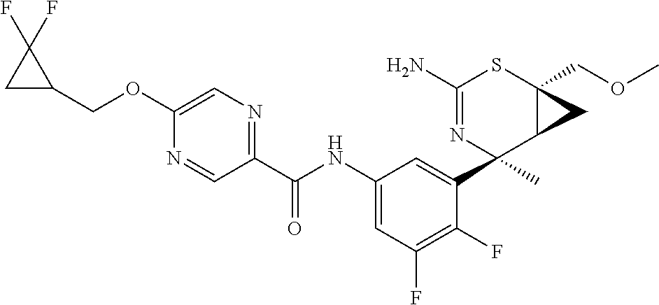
N1=CC(C(NC2=CC(F)=C(F)C(C3(C)C4C(COC)(SC(N)=N3)C4)=C2)=O)=NC=C1OCC1C(F)(F)C1
